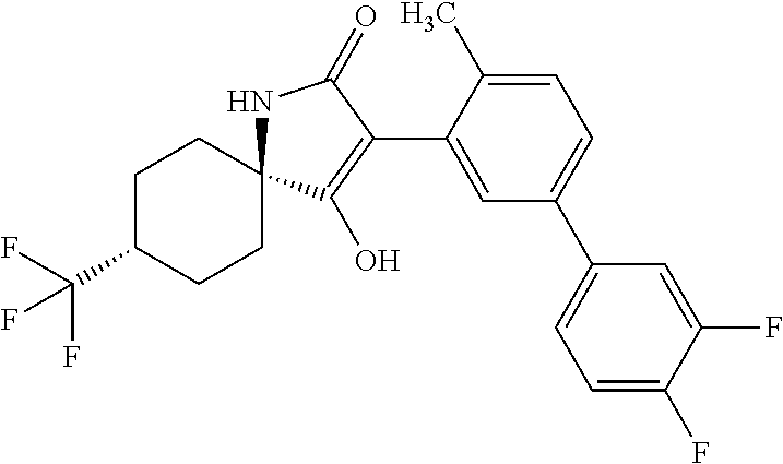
C1C(C(F)(F)F)CCC2(C1)NC(=O)C(C1=CC(C3=CC=C(F)C(F)=C3)=CC=C1C)=C2O
